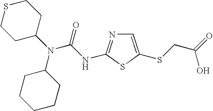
C1CC(N(C2CCCCC2)C(NC2=NC=C(SCC(=O)O)S2)=O)CCS1
